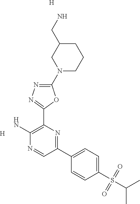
[H].NC1=C(C2=NN=C(N3CCCC(CN)C3)O2)N=C(C2=CC=C(S(=O)(=O)C(C)C)C=C2)C=N1.[H]
